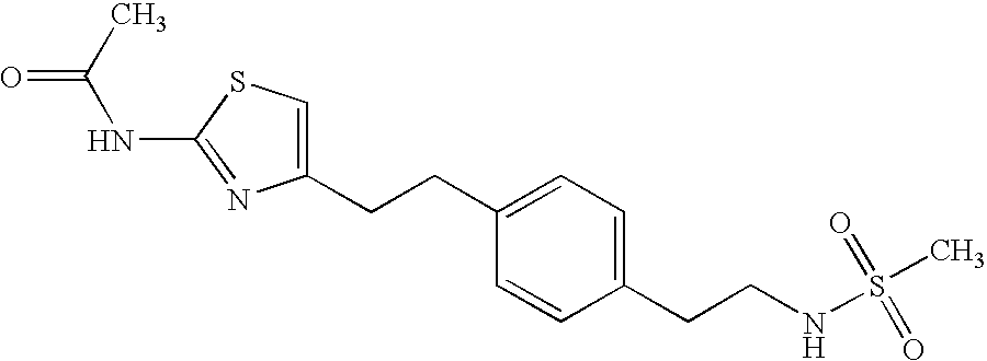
C1(CCC2=CC=C(CCNS(=O)(=O)C)C=C2)=CSC(NC(=O)C)=N1
